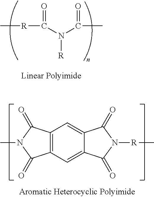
C[R]C(N(C(C)=O)[R])=O.C12=C(C=C3C(=C1)C(=O)N([R]C)C3=O)C(=O)N(C)C2=O
